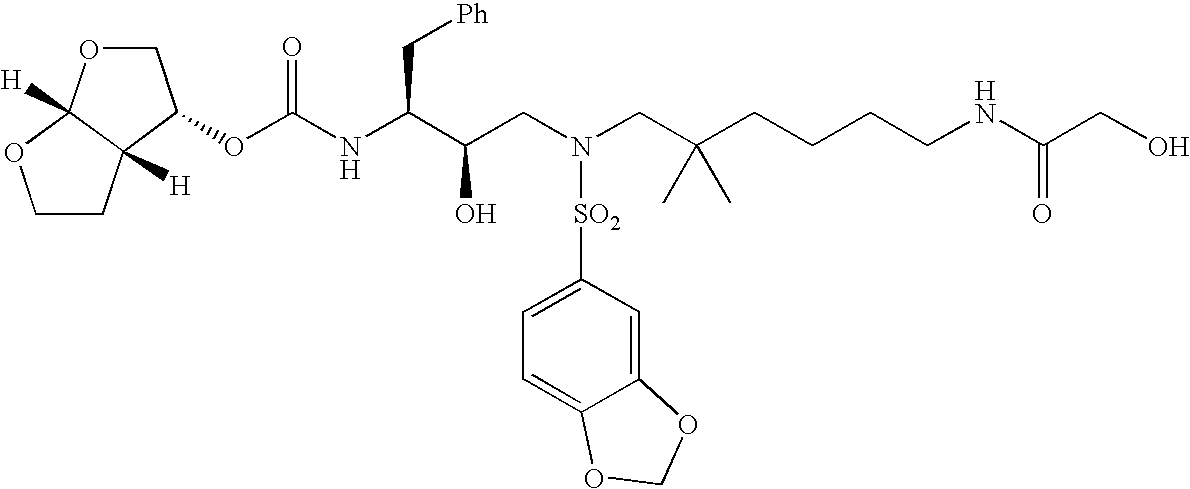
C1CC2([H])C([H])(O1)OCC2OC(NC(C(CN(CC(CCCCNC(CO)=O)(C)C)[SO2]C1=CC=C2C(=C1)OCO2)O)C[Ph])=O
